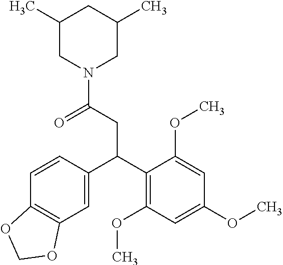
C1=CC(C(C2=C(OC)C=C(OC)C=C2OC)CC(=O)N2CC(C)CC(C)C2)=CC2=C1OCO2
